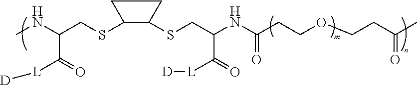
C(CCOCCC(=O)C)(=O)NC(C(=O)[L][D])CSC1CCC1SCC(C(=O)[L][D])NC
